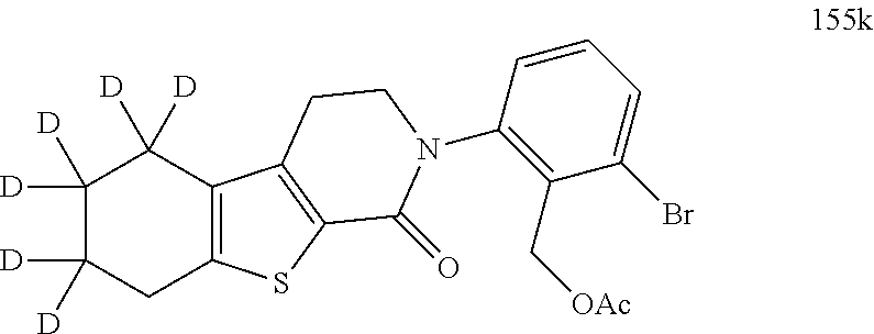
C1([D])([D])C([D])([D])CC2=C(C1([D])[D])C1=C(S2)C(=O)N(C2=C(C[OAc])C(Br)=CC=C2)CC1
